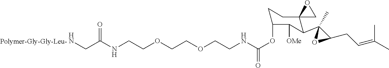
N(CCOCCOCCNC(OC1CCC2(C(C3(C)OC3CC=C(C)C)C1[OMe])CO2)=O)C(CN)=O.[Polymer-Gly-Gly-Leu-]
